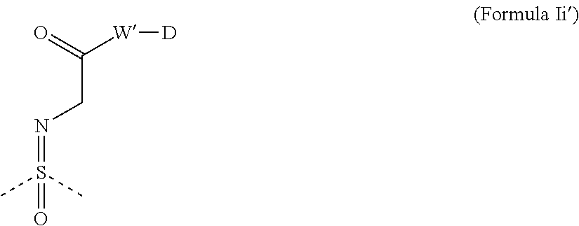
N(=S(C)(C)=O)CC([W][D])=O
